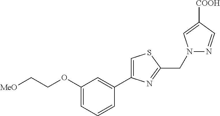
C1(OCC[MeO])=CC=CC(C2=CSC(CN3N=CC([COOH])=C3)=N2)=C1
